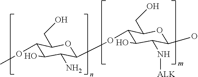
C1(N)C(O)C(OC)C(CO)OC1OC1C(O)C(N[ALK])C(O)OC1CO
